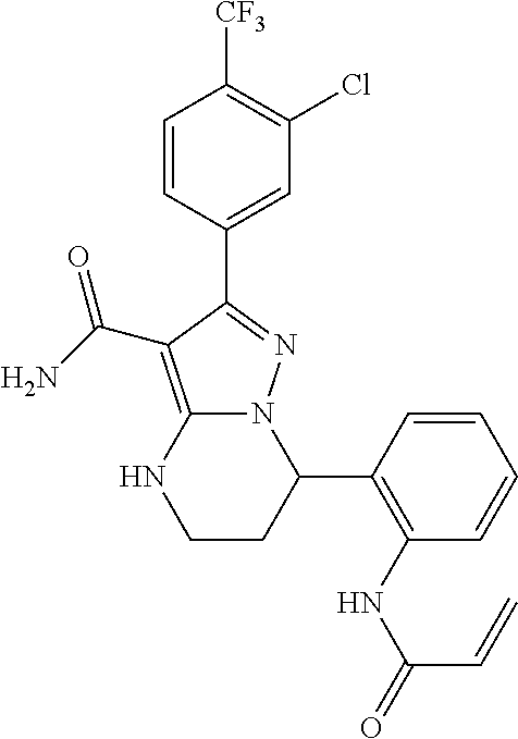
C1(C2N3C(=C(C(N)=O)C(C4=CC(Cl)=C([CF3])C=C4)=N3)NCC2)=C(NC(=O)C=C)C=CC=C1
